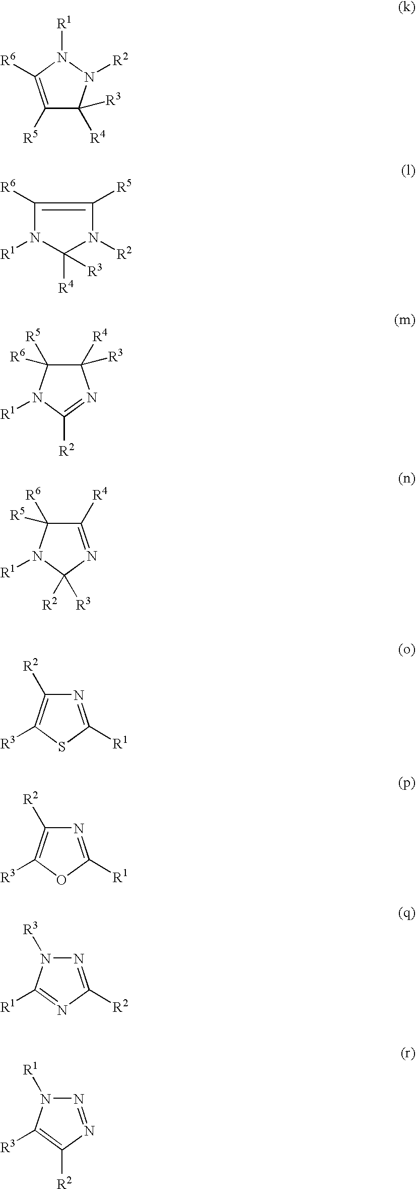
C1([R5])=C([R6])N([R1])N([R2])C1([R4])[R3].C1([R6])=C([R5])N([R2])C([R4])([R3])N1[R1].C1([R4])([R3])C([R5])([R6])N([R1])C([R2])=N1.C1([R4])=NC([R2])([R3])N([R1])C1([R6])[R5].N1=C([R1])SC([R3])=C1[R2].N1=C([R1])OC([R3])=C1[R2].N1=C([R2])N=C([R1])N1[R3].N1=NC([R2])=C([R3])N1[R1]
